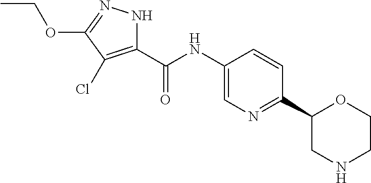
O=C(NC1=CN=C(C2CNCCO2)C=C1)C1=C(Cl)C(OCC)=NN1
